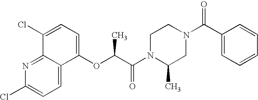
N1(C(C(OC2=CC=C(Cl)C3=NC(Cl)=CC=C23)C)=O)CCN(C(C2=CC=CC=C2)=O)CC1C
